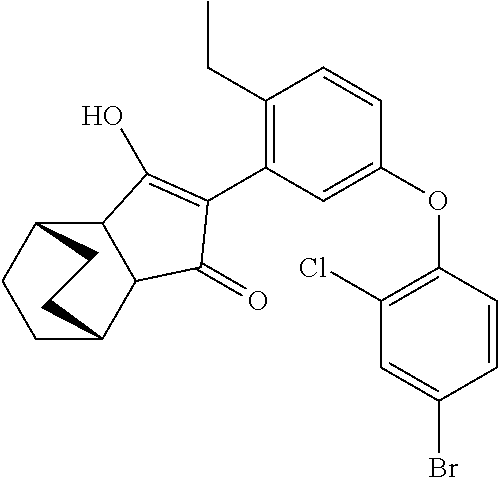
C1(CC)=C(C2=C(O)C3C(C4CCC3CC4)C2=O)C=C(OC2=C(Cl)C=C(Br)C=C2)C=C1
